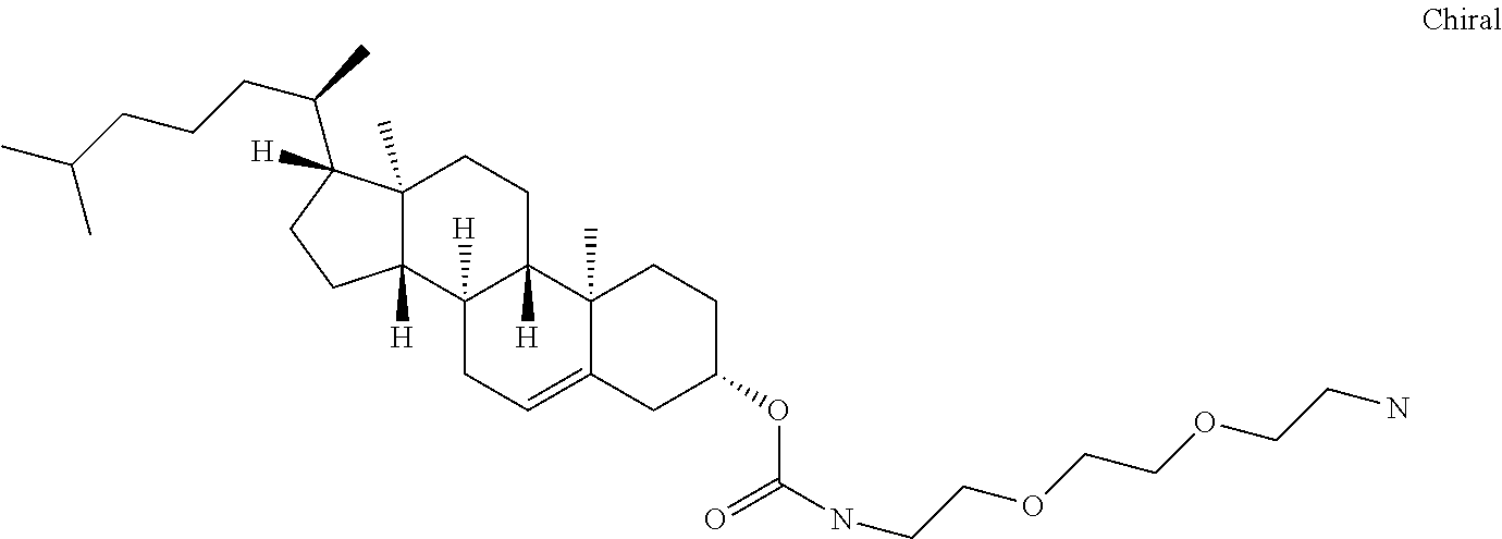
O(C1CCC2(C)C(=CCC3([H])C2([H])CCC2(C)C3([H])CCC2(C(CCCC(C)C)C)[H])C1)C(NCCOCCOCCN)=O
